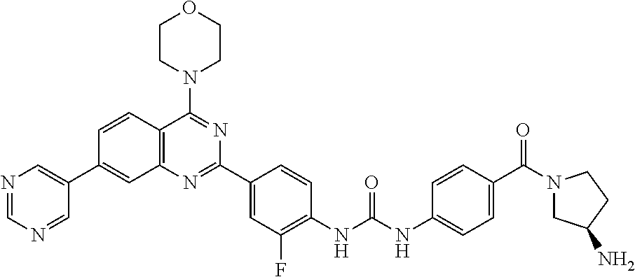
C1=CC2=C(C=C1C1=CN=CN=C1)N=C(C1=CC(F)=C(NC(NC3=CC=C(C(N4CC(N)CC4)=O)C=C3)=O)C=C1)N=C2N1CCOCC1
